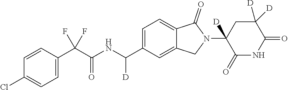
C1=CC(C(C(NC(C2=CC=C3C(=C2)CN(C2([D])C(=O)NC(=O)C([D])([D])C2)C3=O)[D])=O)(F)F)=CC=C1Cl
